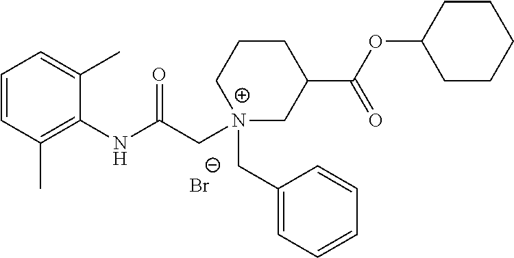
C1=CC(C)=C(NC(C[N+]2(CC3=CC=CC=C3)CC(C(OC3CCCCC3)=O)CCC2)=O)C(C)=C1.[Br-]
